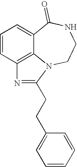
C1=CC2=C3C(=C1)C(=O)NCCN3C(CCC1=CC=CC=C1)=N2
